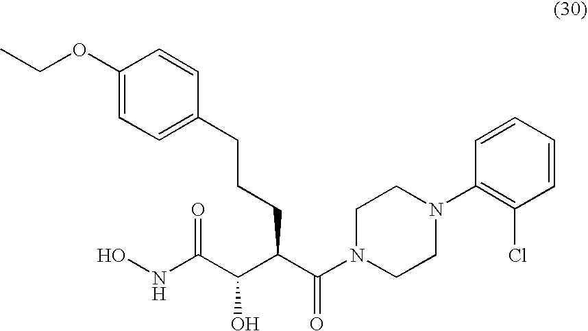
ONC(C(C(C(N1CCN(C2=C(Cl)C=CC=C2)CC1)=O)CCCC1=CC=C(OCC)C=C1)O)=O
